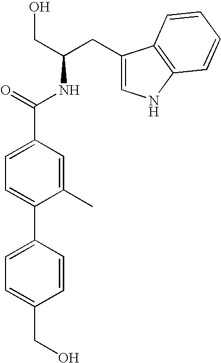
C1=C(C2=CC=C(CO)C=C2)C(C)=CC(C(=O)NC(CO)CC2=CNC3=C2C=CC=C3)=C1
